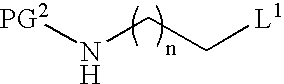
[PG2]NCC[L1]
